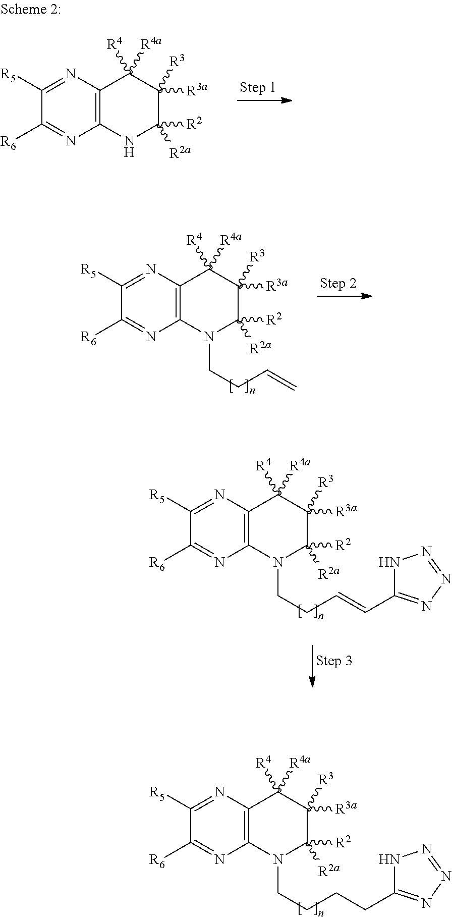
C12=C(N=C([R5])C([R6])=N1)C([R4])([R4a])C([R3a])([R3])C([R2])([R2a])N2CCCCC1=NN=NN1.C12=C(N=C([R5])C([R6])=N1)C([R4])([R4a])C([R3a])([R3])C([R2])([R2a])N2CCC=C.C12=C(N=C([R5])C([R6])=N1)C([R4])([R4a])C([R3a])([R3])C([R2])([R2a])N2CCC=CC1=NN=NN1.C12=C(N=C([R5])C([R6])=N1)C([R4])([R4a])C([R3a])([R3])C([R2])([R2a])N2
